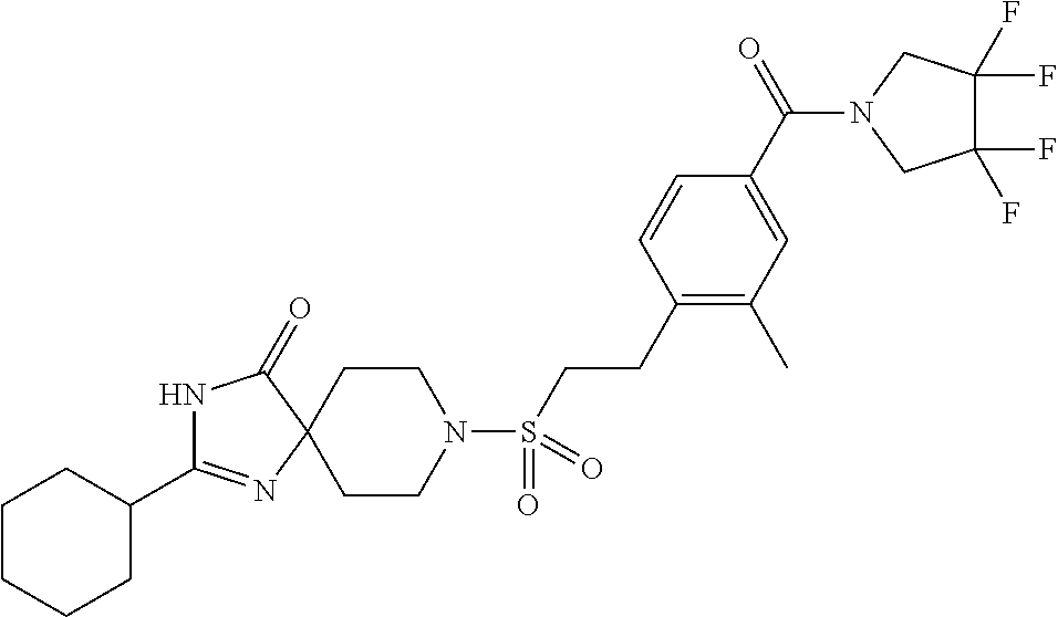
C1CN(S(CCC2=C(C)C=C(C(N3CC(F)(F)C(F)(F)C3)=O)C=C2)(=O)=O)CCC12C(=O)NC(C1CCCCC1)=N2
